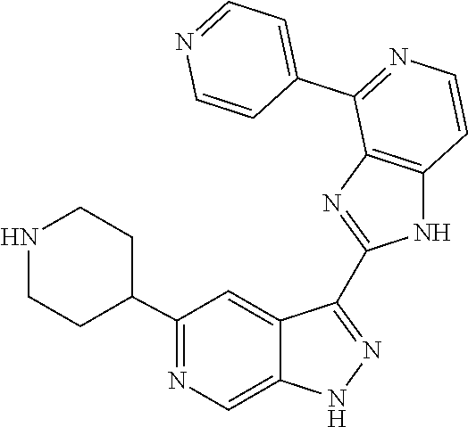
C1(C2CCNCC2)=NC=C2C(=C1)C(C1=NC3=C(N1)C=CN=C3C1=CC=NC=C1)=NN2
